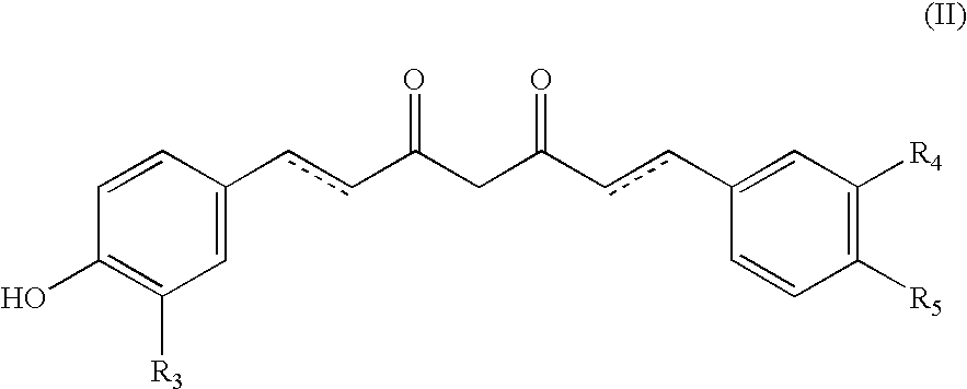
C1=C(ccC(CC(ccC2=CC([R4])=C([R5])C=C2)=O)=O)C=CC(O)=C1[R3]
